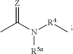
CC(N([R4]C)[R5a])=[Z]
